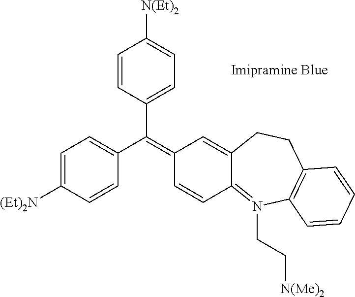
C1=C([(Et)2N])C=CC(C(C2=CC=C([N(Et)2])C=C2)=C2C=CC3=N(CC[N(Me)2])C4=C(CCC3=C2)C=CC=C4)=C1
